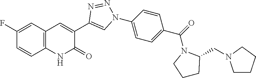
C12=C(C=C(F)C=C1)C=C(C1=CN(C3=CC=C(C(=O)N4CCCC4CN4CCCC4)C=C3)N=N1)C(=O)N2
